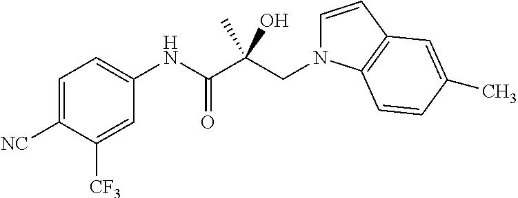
C1=C([NC])C([CF3])=CC(NC(C(CN2C=CC3=C2C=CC(C)=C3)(C)O)=O)=C1
